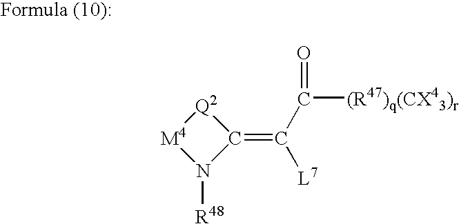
[M4]1N([R48])C(=C(C(=O)[(R47)q(CX43)r])[L7])[Q2]1
